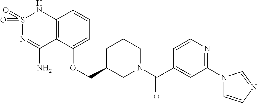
C12=C(C(OCC3CN(C(C4=CC(N5C=CN=C5)=NC=C4)=O)CCC3)=CC=C1)C(N)=NS(=O)(=O)N2
